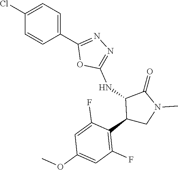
C1(C2=C(F)C=C(OC)C=C2F)CN(C)C(=O)C1NC1=NN=C(C2=CC=C(Cl)C=C2)O1
